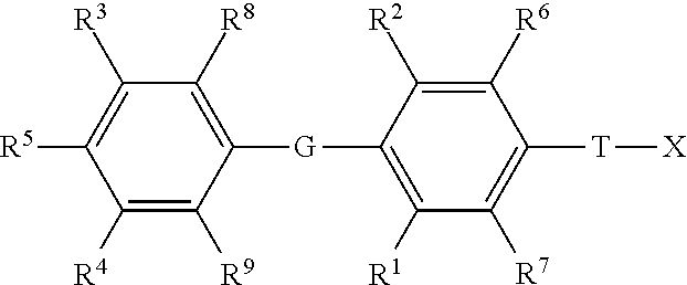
C1([R6])=C([R2])C([G]C2=C([R8])C([R3])=C([R5])C([R4])=C2[R9])=C([R1])C([R7])=C1[T][X]
